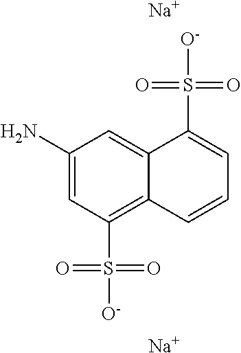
C12=CC(N)=CC(S([O-])(=O)=O)=C1C=CC=C2S([O-])(=O)=O.[Na].[Na]
